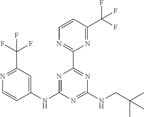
C1(NC2=CC(C(F)(F)F)=NC=C2)=NC(C2=NC=CC(C(F)(F)F)=N2)=NC(NCC(C)(C)C)=N1
